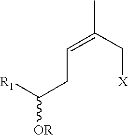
[R1]C(CC=C(C[X])C)[OR]
